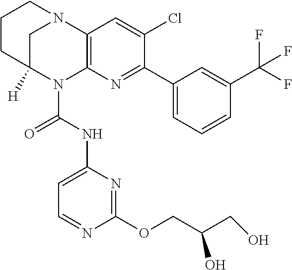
C1CC2([H])CN(C1)C1=C(N2C(NC2=CC=NC(OCC(O)CO)=N2)=O)N=C(C2=CC=CC(C(F)(F)F)=C2)C(Cl)=C1
